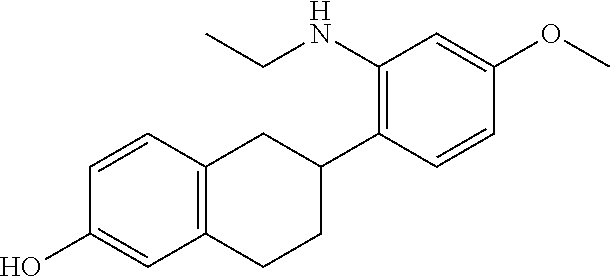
C1=CC2=C(C=C1O)CCC(C1=C(NCC)C=C(OC)C=C1)C2
